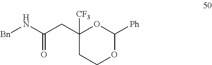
[Bn]NC(CC1([CF3])OC([Ph])OCC1)=O
